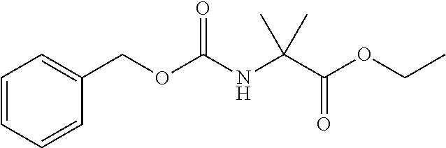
C1=CC=CC(COC(NC(C(OCC)=O)(C)C)=O)=C1
